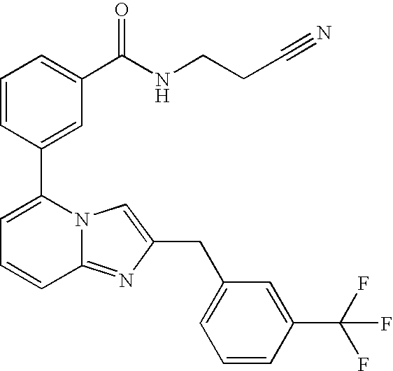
C1=CC(C2=CC=CC3=NC(CC4=CC=CC(C(F)(F)F)=C4)=CN23)=CC(C(NCCC#N)=O)=C1
